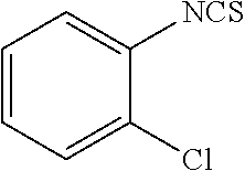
C1([NCS])=CC=CC=C1Cl
